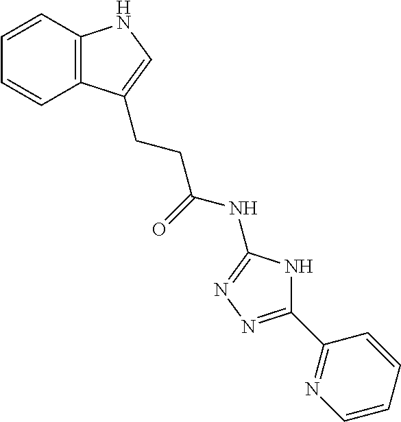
C12=C(C=CC=C1)C(CCC(NC1=NN=C(C3=NC=CC=C3)N1)=O)=CN2
